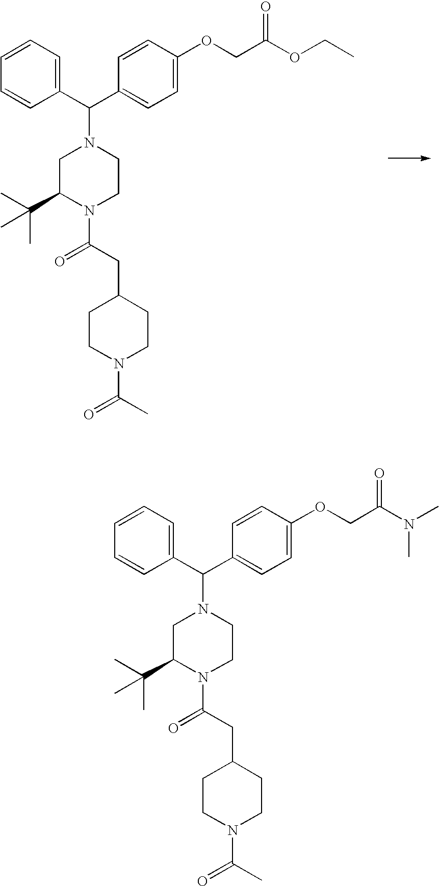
C1=CC=CC(C(C2=CC=C(OCC(OCC)=O)C=C2)N2CC(C(C)(C)C)N(C(CC3CCN(C(=O)C)CC3)=O)CC2)=C1.C1=CC=CC(C(C2=CC=C(OCC(N(C)C)=O)C=C2)N2CC(C(C)(C)C)N(C(CC3CCN(C(C)=O)CC3)=O)CC2)=C1
